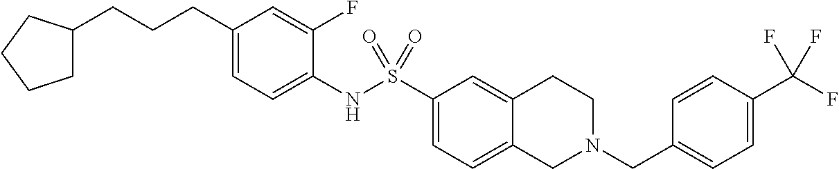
C1(CCCC2CCCC2)=CC=C(NS(C2=CC=C3C(=C2)CCN(CC2=CC=C(C(F)(F)F)C=C2)C3)(=O)=O)C(F)=C1
